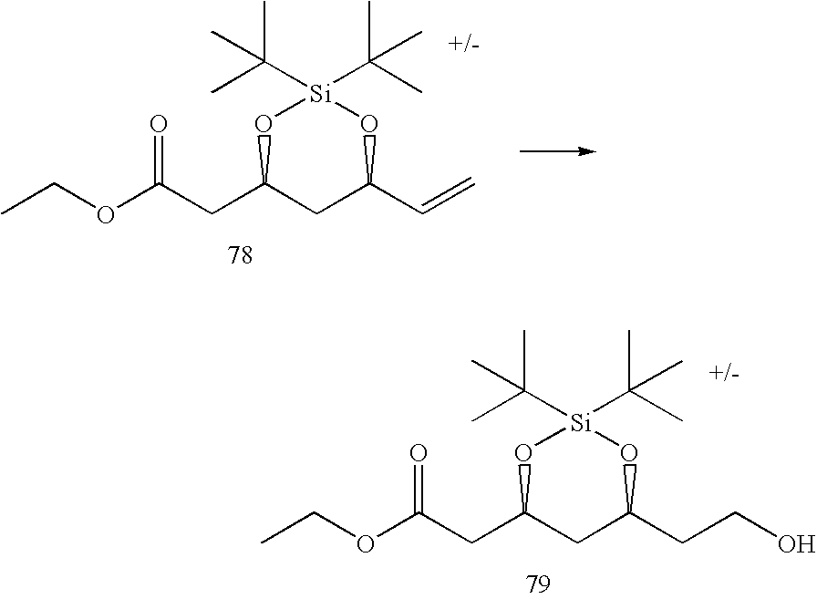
CCOC(CC1CC(C=C)O[Si](C(C)(C)C)(C(C)(C)C)O1)=O.CCOC(CC1CC(CCO)O[Si](C(C)(C)C)(C(C)(C)C)O1)=O
